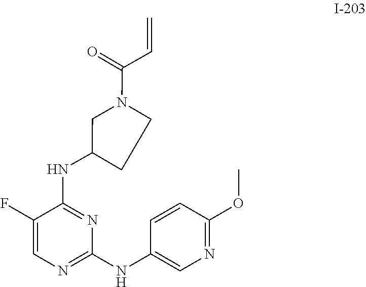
N1(C(C=C)=O)CC(NC2=NC(NC3=CN=C(OC)C=C3)=NC=C2F)CC1
